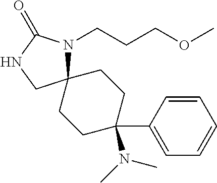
C12(N(CCCOC)C(=O)NC1)CCC(C1=CC=CC=C1)(N(C)C)CC2
